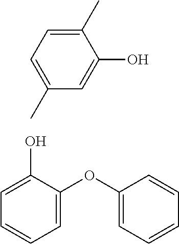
C1(C)=CC=C(C)C=C1O.C1=C(OC2=CC=CC=C2)C(O)=CC=C1
